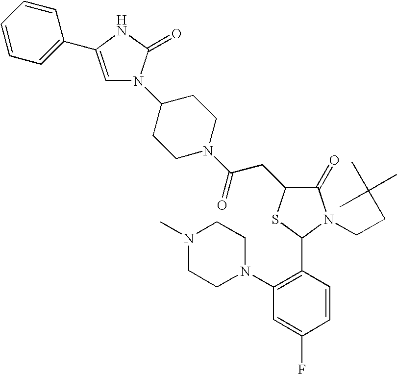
C1=CC(C2N(CCC(C)(C)C)C(=O)C(CC(N3CCC(N4C=C(C5=CC=CC=C5)NC4=O)CC3)=O)S2)=C(N2CCN(C)CC2)C=C1F
